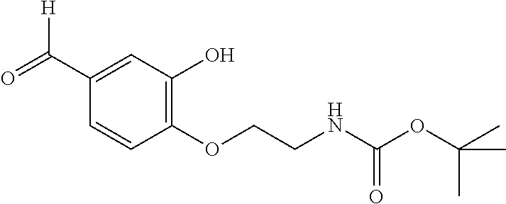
C1(C([H])=O)=CC(O)=C(OCCNC(OC(C)(C)C)=O)C=C1
